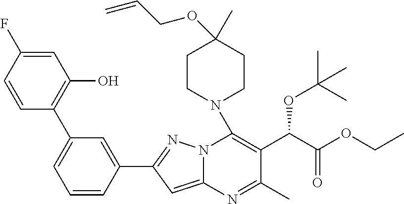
C1=C(F)C=CC(C2=CC=CC(C3=NN4C(=C3)N=C(C)C(C(OC(C)(C)C)C(=O)OCC)=C4N3CCC(C)(OCC=C)CC3)=C2)=C1O
